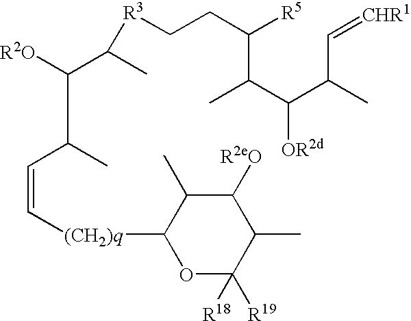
C(=CC(C([R2O])C(C)[R3]CCC([R5])C(C)C(C(C)C=[CHR1])[OR2d])C)[(CH2)q]C1OC([R19])([R18])C(C)C([R2eO])C1C
